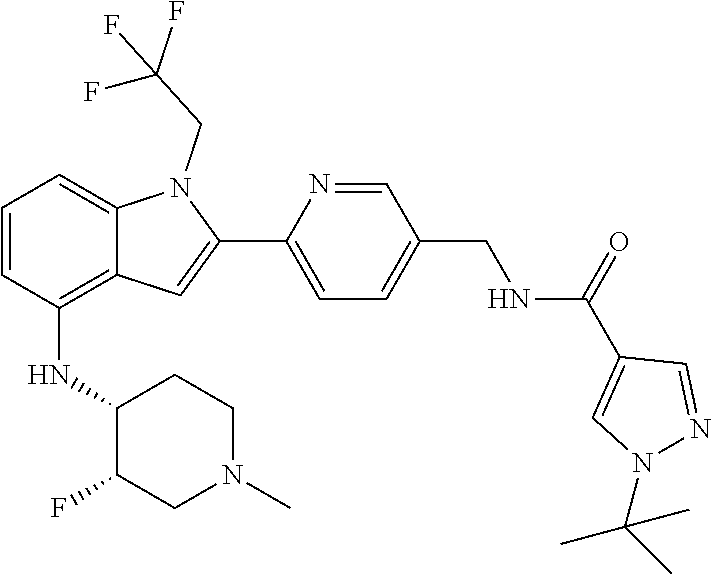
N1(C)CC(F)C(NC2=C3C(=CC=C2)N(CC(F)(F)F)C(C2=CC=C(CNC(C4=CN(C(C)(C)C)N=C4)=O)C=N2)=C3)CC1
